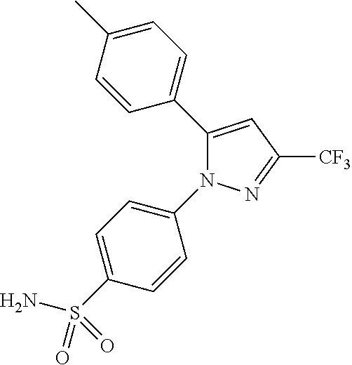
C1(C2=CC=C(C)C=C2)=CC([CF3])=NN1C1=CC=C(S(=O)(N)=O)C=C1
